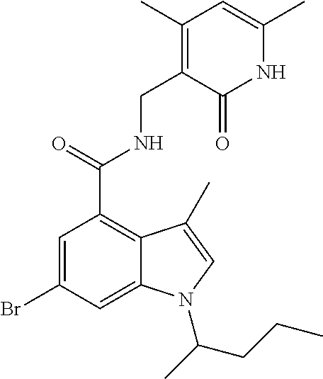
BrC1=CC(C(NCC2=C(C)C=C(C)NC2=O)=O)=C2C(=C1)N(C(C)CCC)C=C2C
